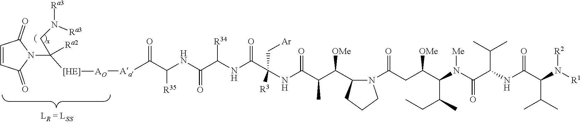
N1(C(CC(C(N(C(C(NC(C(N([R1])[R2])C(C)C)=O)C(C)C)=O)[Me])C(CC)C)[OMe])=O)C(C(C(C(NC(C(NC(C(NC(C([Aa][AO][[HE]]C(N2C(=O)C=CC2=O)(CN([Ra3])[Ra3])[Ra2])=O)[R35])=O)[R34])=O)([R3])C[Ar])=O)C)[OMe])CCC1
